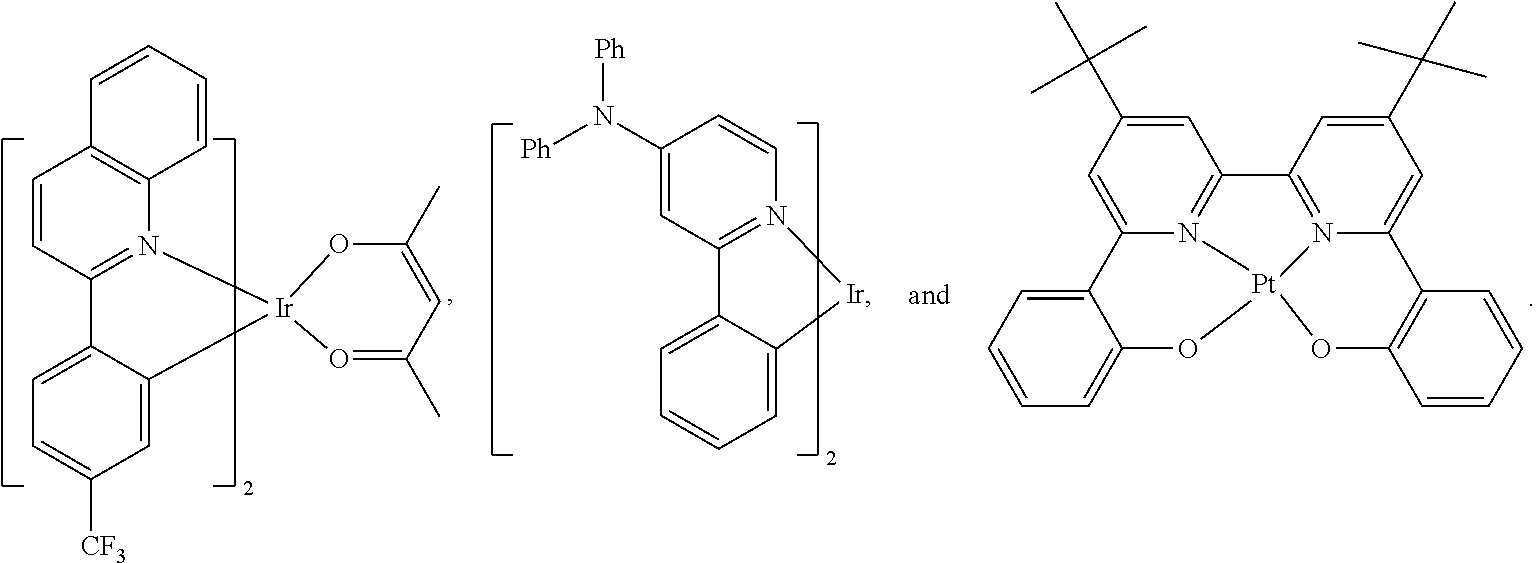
C1=CC2=N(C3=C1C=CC=C3)[Ir]1(C3=CC([CF3])=CC=C23)O=C(C)C=C(C)O1.C1(N([Ph])[Ph])=CC2=N(C=C1)[Ir]C1=CC=CC=C21.C1=C2N3=C(C=C1C(C)(C)C)C1=N4C(=CC(C(C)(C)C)=C1)C1=C(C=CC=C1)O[Pt]34OC1=CC=CC=C21
